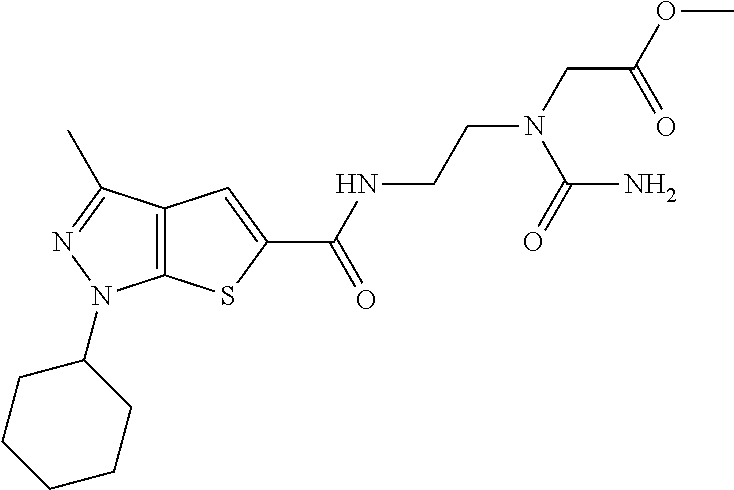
C(NC(=O)C1=CC2=C(S1)N(C1CCCCC1)N=C2C)CN(CC(OC)=O)C(=O)N
